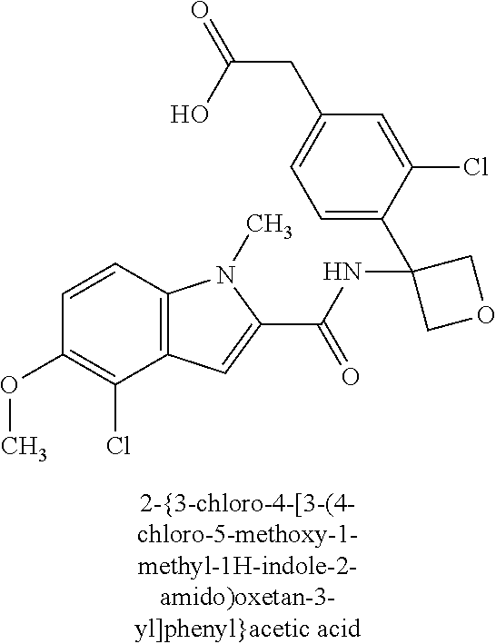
C1(OC)=C(Cl)C2=C(C=C1)N(C)C(C(NC1(C3=CC=C(CC(=O)O)C=C3Cl)COC1)=O)=C2
